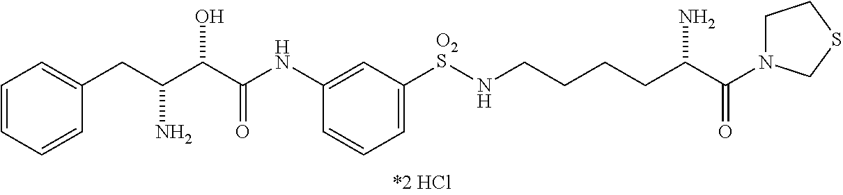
N(C1=CC([O2S]NCCCCC(C(=O)N2CCSC2)N)=CC=C1)C(C(C(CC1=CC=CC=C1)N)O)=O
